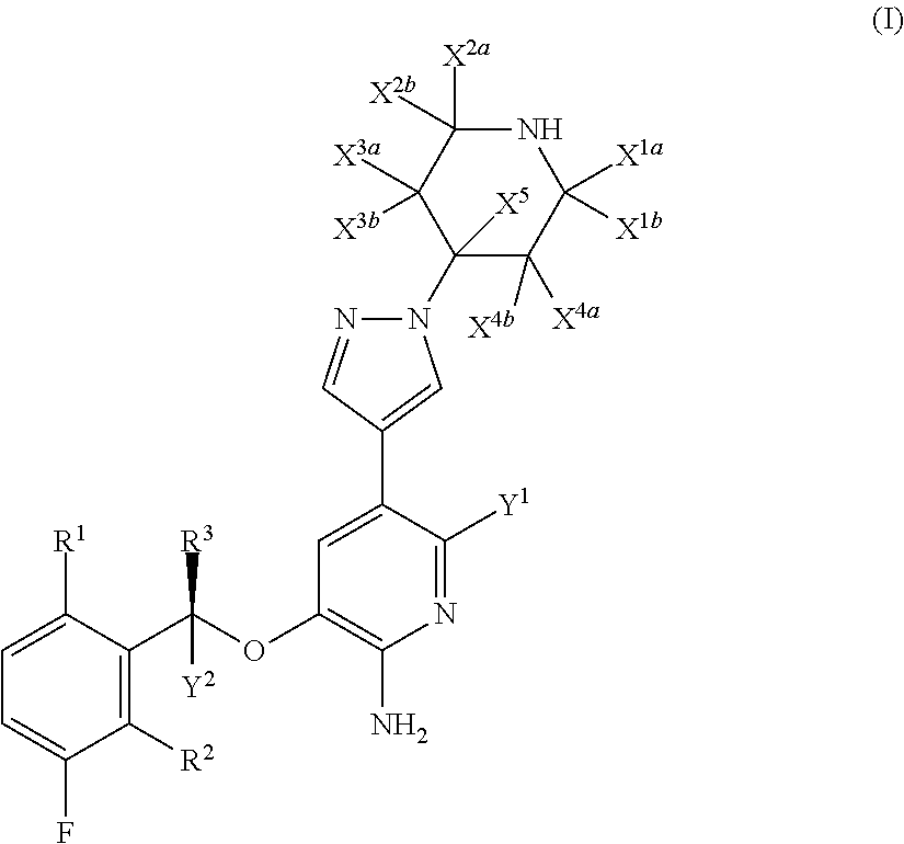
C1=C([R1])C(C(OC2=C(N)N=C([Y1])C(C3=CN(C4([X5])C([X4a])([X4b])C([X1a])([X1b])NC([X2a])([X2b])C4([X3a])[X3b])N=C3)=C2)([R3])[Y2])=C([R2])C(F)=C1
